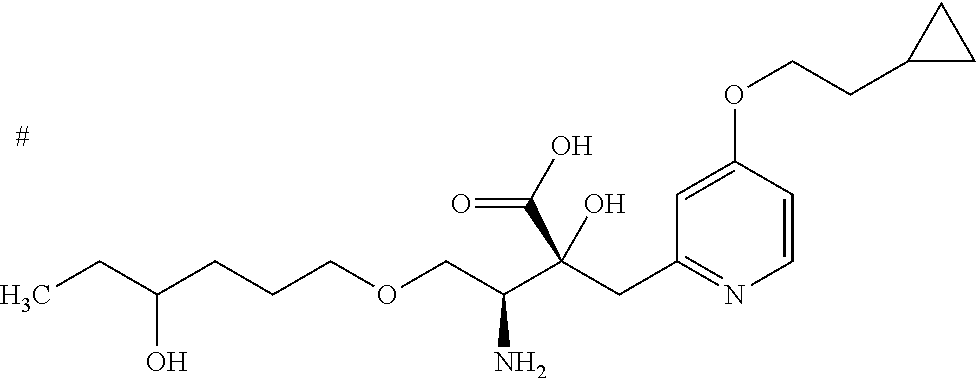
C1=CC(OCCC2CC2)=CC(CC(C(COCCCC(CC)O)N)(C(O)=O)O)=N1
